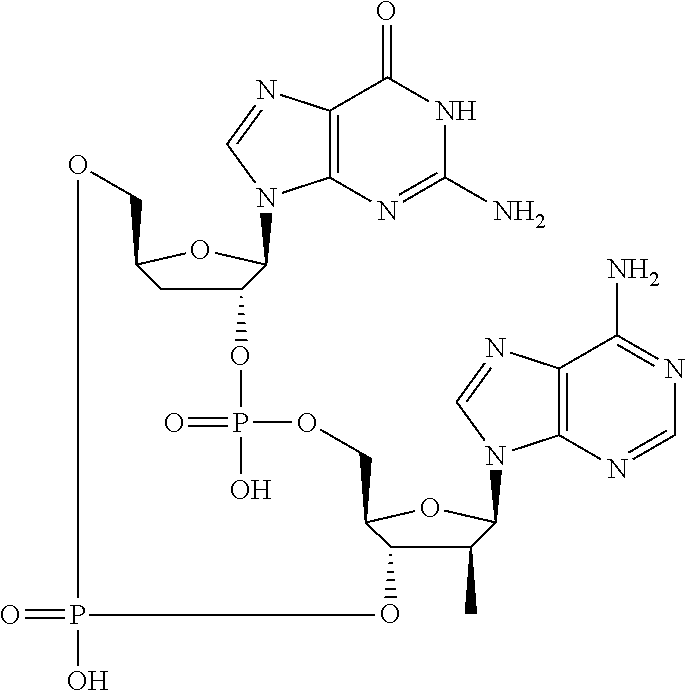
C12=C(N=C(N)NC1=O)N(C1C(OP(=O)(O)OCC3C(O)C(C)C(N4C5=C(C(N)=NC=N5)N=C4)O3)CC(CO)O1)C=N2.O=PO
